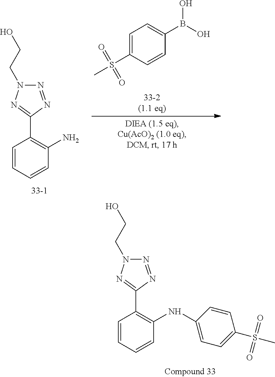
N1=NC(C2=C(NC3=CC=C(S(C)(=O)=O)C=C3)C=CC=C2)=NN1CCO.N1=NC(C2=C(N)C=CC=C2)=NN1CCO.C1(B(O)O)=CC=C(S(C)(=O)=O)C=C1
